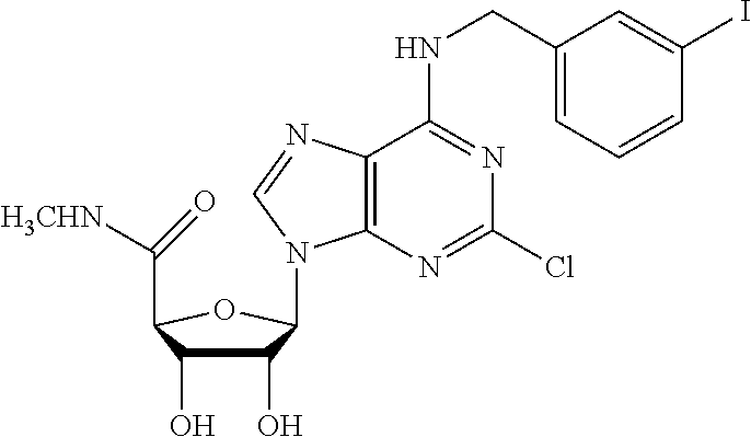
C12=C(N=C(Cl)N=C1NCC1=CC=CC(I)=C1)N(C1C(O)C(O)C(C(=O)[H3CHN])O1)C=N2
